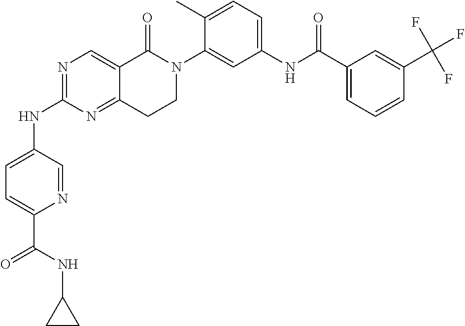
N1=C(NC2=CC=C(C(=O)NC3CC3)N=C2)N=C2C(=C1)C(=O)N(C1=CC(NC(C3=CC=CC(C(F)(F)F)=C3)=O)=CC=C1C)CC2
